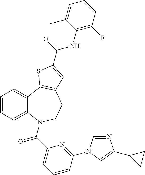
C1=CC=C2C(=C1)C1=C(CCN2C(C2=CC=CC(N3C=NC(C4CC4)=C3)=N2)=O)C=C(C(=O)NC2=C(F)C=CC=C2C)S1
